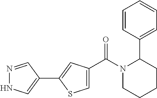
N1(C(C2=CSC(C3=CNN=C3)=C2)=O)CCCCC1C1=CC=CC=C1
